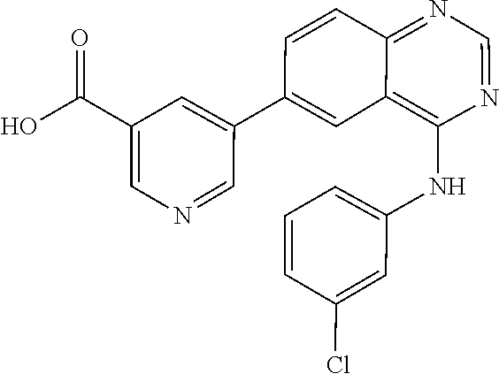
C1(C2=CC3=C(NC4=CC=CC(Cl)=C4)N=CN=C3C=C2)=CC(C(O)=O)=CN=C1
